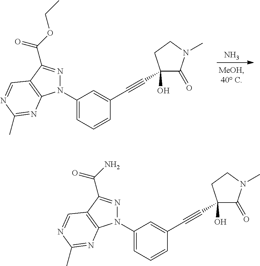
N.C1(N2N=C(C(OCC)=O)C3=C2N=C(C)N=C3)=CC=CC(C#CC2(O)C(=O)N(C)CC2)=C1.C1(N2N=C(C(N)=O)C3=C2N=C(C)N=C3)=CC=CC(C#CC2(O)C(=O)N(C)CC2)=C1
